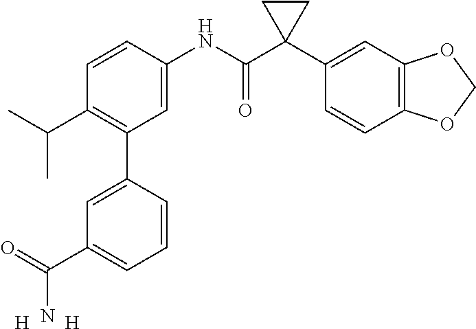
C1=C(NC(C2(C3=CC4=C(C=C3)OCO4)CC2)=O)C=CC(C(C)C)=C1C1=CC(C(=O)N)=CC=C1.[H].[H]
